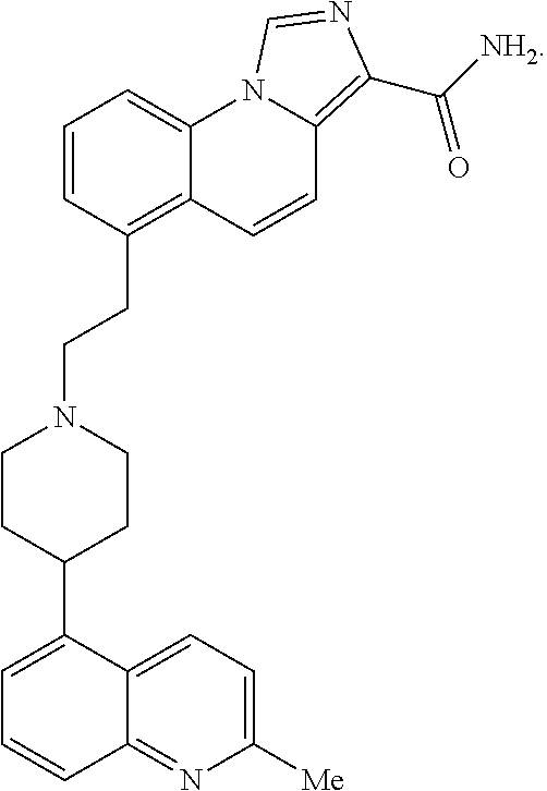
C1=CC(CCN2CCC(C3=CC=CC4=NC([Me])=CC=C34)CC2)=C2C(=C1)N1C(=C(C([NH2])=O)N=C1)C=C2
